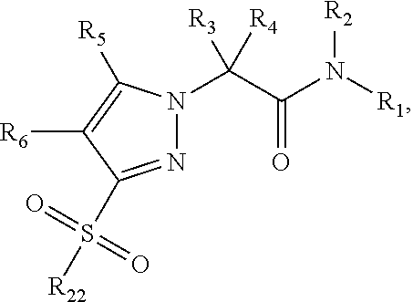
N1=C(S(=O)(=O)[R22])C([R6])=C([R5])N1C(C(=O)N([R1])[R2])([R3])[R4]
